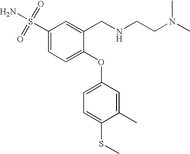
C1(S(=O)(=O)N)=CC=C(OC2=CC=C(SC)C(C)=C2)C(CNCCN(C)C)=C1
